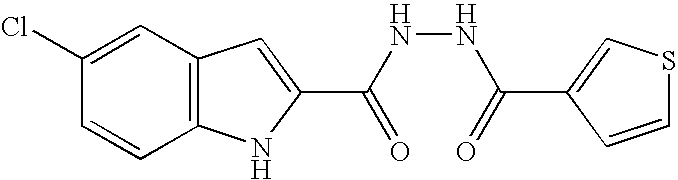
C12=C(C=C(Cl)C=C1)C=C(C(NNC(=O)C1=CSC=C1)=O)N2
